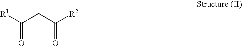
C(=O)(CC(=O)[R2])[R1]
